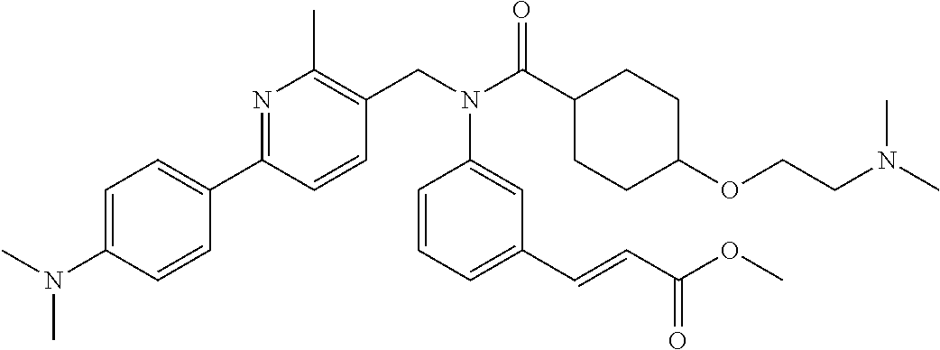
C1=C(N(C)C)C=CC(C2=NC(C)=C(CN(C(C3CCC(OCCN(C)C)CC3)=O)C3=CC(C=CC(OC)=O)=CC=C3)C=C2)=C1
